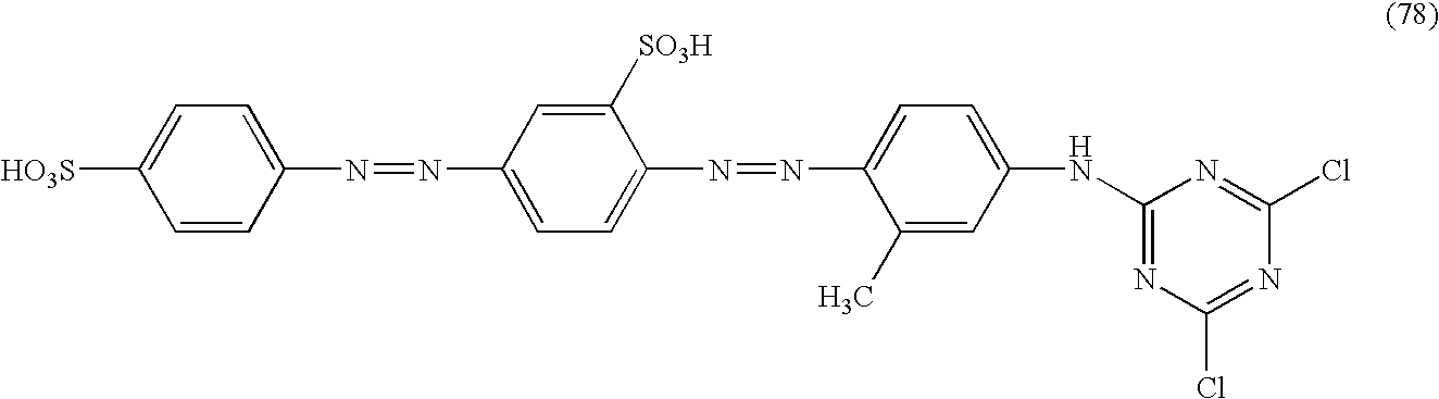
C1=CC(N=NC2=CC=C(N=NC3=CC=C(NC4=NC(Cl)=NC(Cl)=N4)C=C3C)C([SO3H])=C2)=CC=C1[HO3S]
